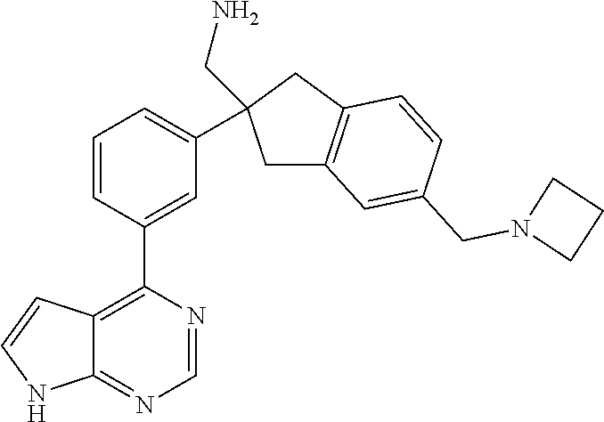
C12=C(C3=CC(C4(CN)CC5=C(C4)C=CC(CN4CCC4)=C5)=CC=C3)N=CN=C1NC=C2
